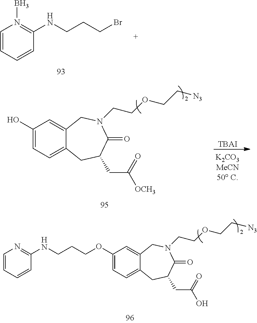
C1=CC=CC(NCCCBr)=N1B.C1(OCCCNC2=NC=CC=C2)=CC=C2C(=C1)CN(CCOCC[N3])C(=O)C(CC(O)=O)C2.C1(O)=CC=C2C(=C1)CN(CCOCC[N3])C(=O)C(CC([OCH3])=O)C2.[TBAI]
